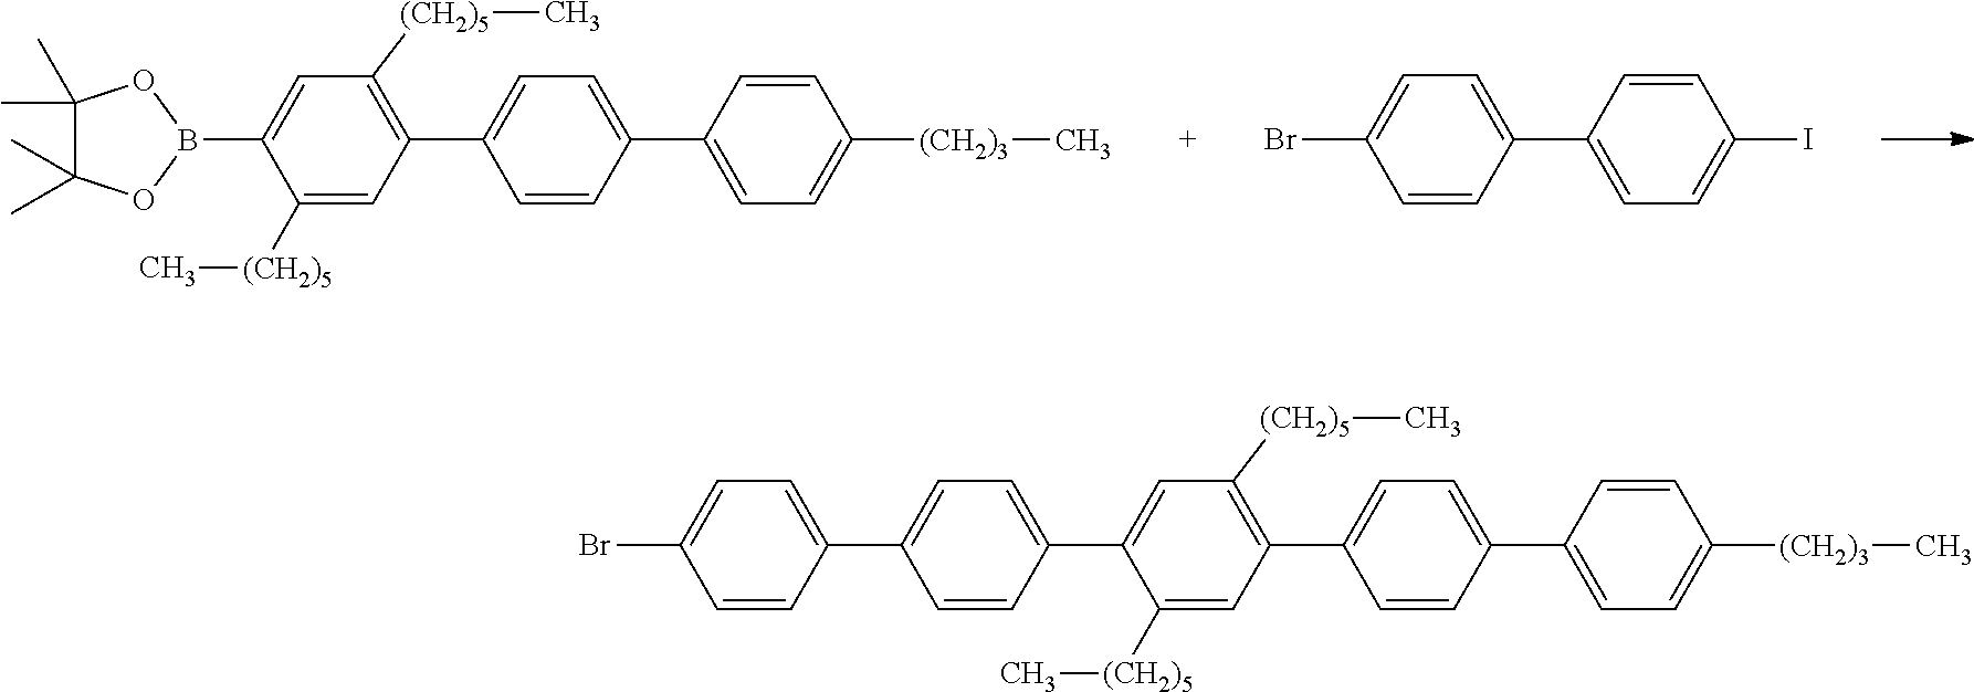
C1(B2OC(C)(C)C(C)(C)O2)=CC([(CH2)5]C)=C(C2=CC=C(C3=CC=C([(CH2)3]C)C=C3)C=C2)C=C1[(CH2)5]C.IC1=CC=C(C2=CC=C(Br)C=C2)C=C1.C1(C2=CC=C(C3=CC=C(Br)C=C3)C=C2)=CC([(CH2)5]C)=C(C2=CC=C(C3=CC=C([(CH2)3]C)C=C3)C=C2)C=C1[(CH2)5]C
